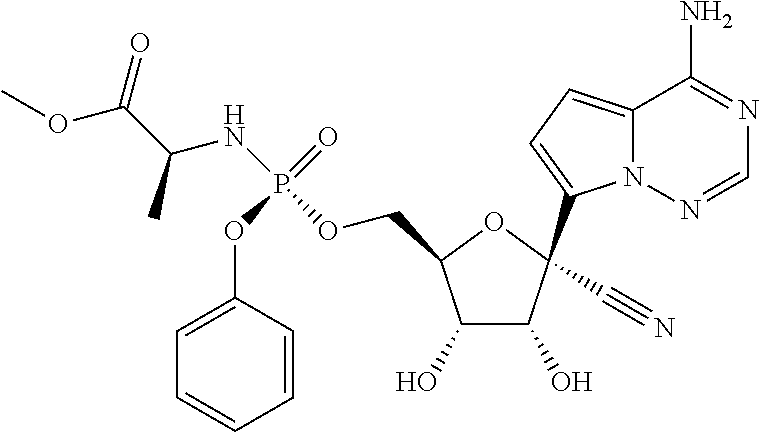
C12=CC=C(C3(C#N)C(O)C(O)C(COP(NC(C(OC)=O)C)(=O)OC4=CC=CC=C4)O3)N1N=CN=C2N
